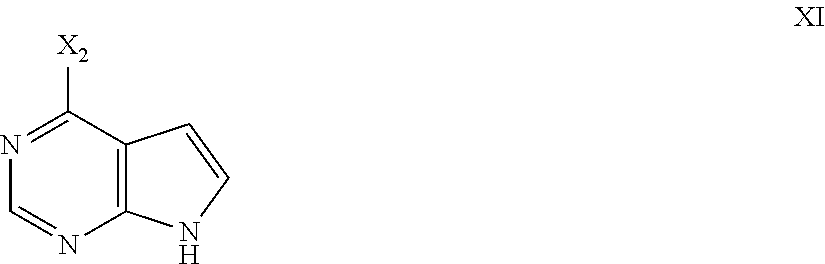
C12=C(C([X2])=NC=N1)C=CN2
